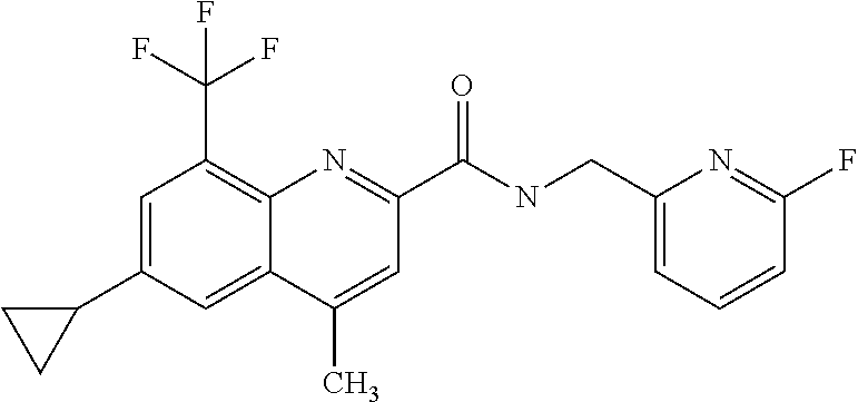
C1(C)=CC(C(NCC2=CC=CC(F)=N2)=O)=NC2=C(C(F)(F)F)C=C(C3CC3)C=C12
